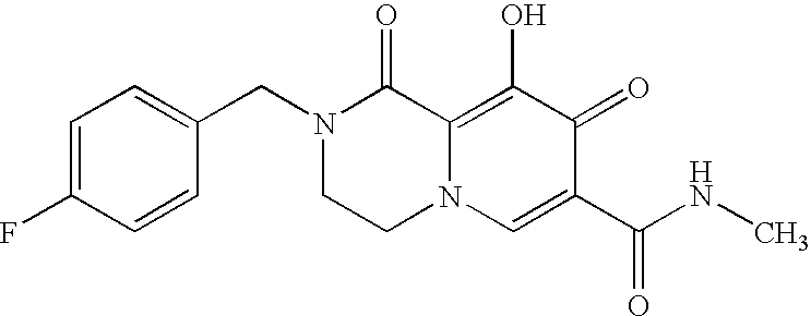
C1=C(CN2CCN3C(=C(O)C(=O)C(C(NC)=O)=C3)C2=O)C=CC(F)=C1
